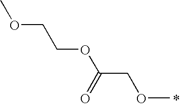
C(COC(COC)=O)OC
